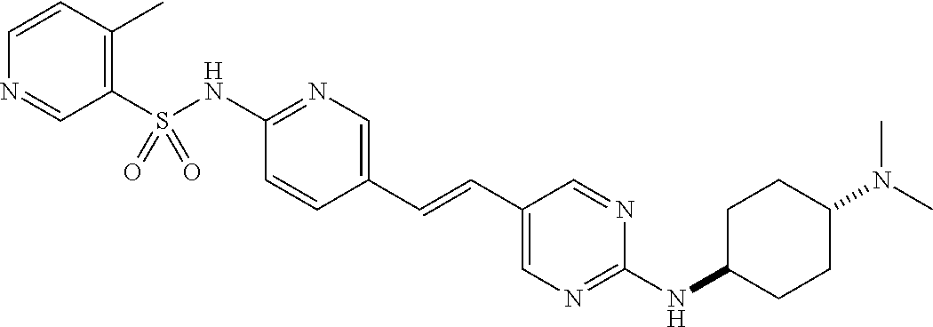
C1(S(NC2=NC=C(C=CC3=CN=C(NC4CCC(N(C)C)CC4)N=C3)C=C2)(=O)=O)=C(C)C=CN=C1
